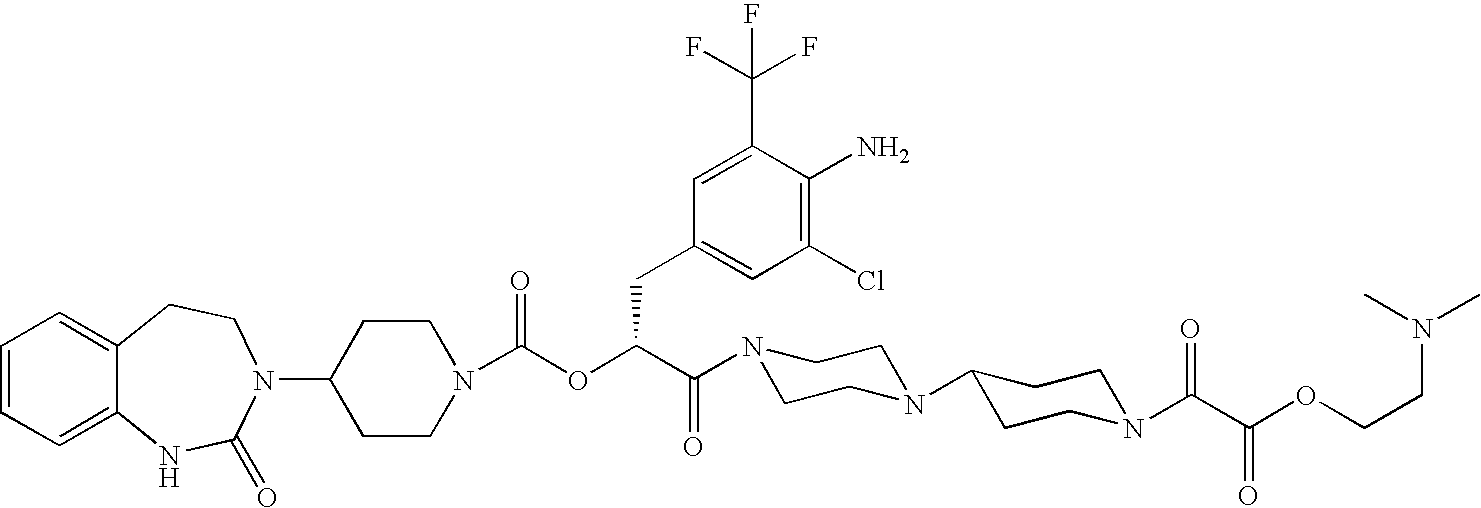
C1=CC=C2C(=C1)CCN(C1CCN(C(OC(C(N3CCN(C4CCN(C(C(OCCN(C)C)=O)=O)CC4)CC3)=O)CC3=CC(Cl)=C(N)C(C(F)(F)F)=C3)=O)CC1)C(=O)N2
